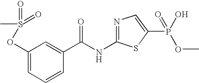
C1(OS(C)(=O)=O)=CC=CC(C(NC2=NC=C(P(O)(OC)=O)S2)=O)=C1
